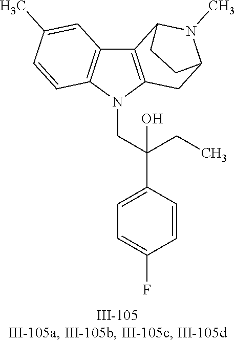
N1(CC(C2=CC=C(F)C=C2)(CC)O)C2=C(C3=C1C=CC(C)=C3)C1N(C)C(C2)CC1
